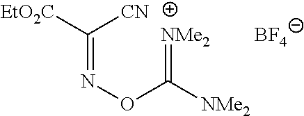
C(=NOC([NMe2])=[NMe2])([EtO2C])[CN].[BF4]
